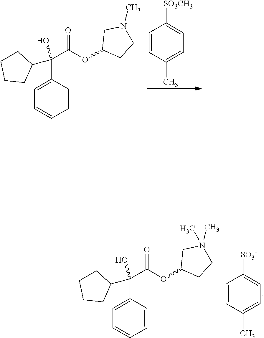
C1=CC(C)=CC=C1[SO3CH3].C1=C(C(C(OC2CCN(C)C2)=O)(O)C2CCCC2)C=CC=C1.C1=C(C(C(OC2CC[N+](C)(C)C2)=O)(O)C2CCCC2)C=CC=C1.C1=CC(C)=CC=C1[SO3-]
